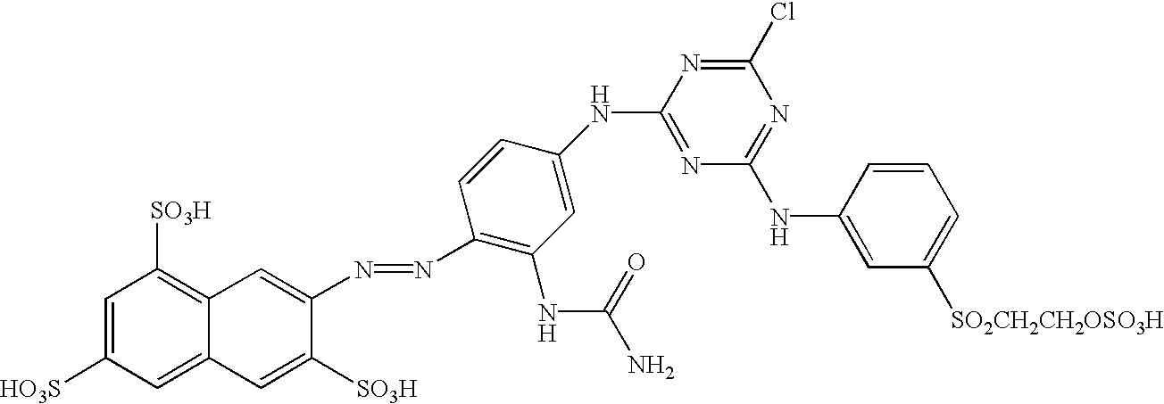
C1=C([HO3S])C=C2C(=C1[SO3H])C=C(N=NC1=C(NC(=O)N)C=C(NC3=NC(NC4=CC([SO2CH2CH2OSO3H])=CC=C4)=NC(Cl)=N3)C=C1)C([SO3H])=C2
